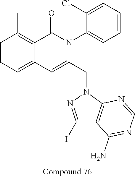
C1=CC=C2C(=C1C)C(=O)N(C1=CC=CC=C1Cl)C(CN1N=C(I)C3=C1N=CN=C3N)=C2
